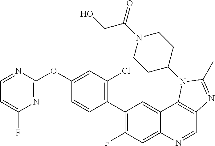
C1=NC(OC2=CC(Cl)=C(C3=C(F)C=C4C(=C3)C3=C(C=N4)N=C(C)N3C3CCN(C(=O)CO)CC3)C=C2)=NC(F)=C1
